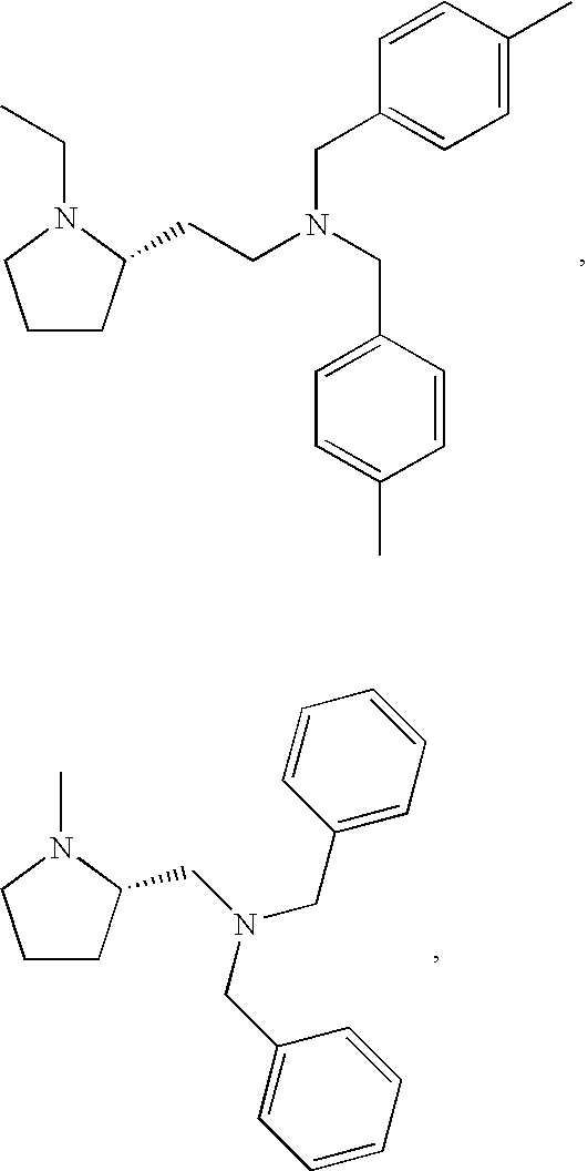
C1CC(CCN(CC2=CC=C(C)C=C2)CC2=CC=C(C)C=C2)N(CC)C1.C1CC(CN(CC2=CC=CC=C2)CC2=CC=CC=C2)N(C)C1
